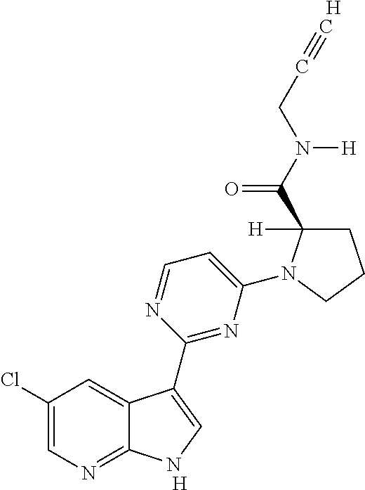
[H].C1(Cl)=CN=C2C(=C1)C(C1=NC(N3C(C(N(CC#C)[H])=O)([H])CCC3)=CC=N1)=CN2.[H]
